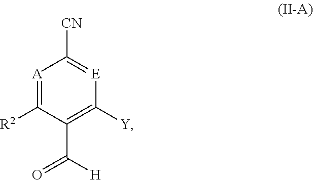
C1(C([H])=O)=C([Y])[E]=C([CN])[A]=C1[R2]
